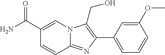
C1(C2=C(CO)N3C(=N2)C=CC(C(N)=O)=C3)=CC=CC(OC)=C1
